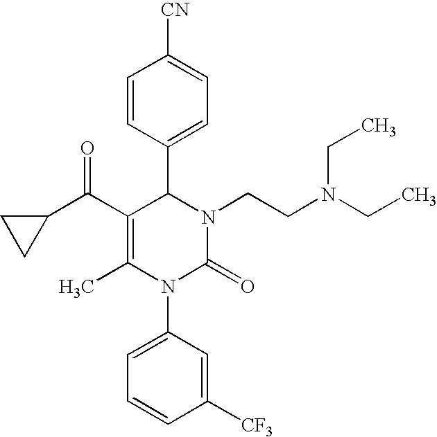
C1(C(C2=C(C)N(C3=CC=CC([CF3])=C3)C(=O)N(CCN(CC)CC)C2C2=CC=C([CN])C=C2)=O)CC1
